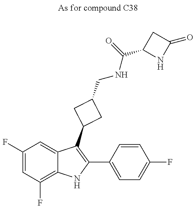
C1(F)=CC(F)=C2C(=C1)C(C1CC(CNC(C3NC(=O)C3)=O)C1)=C(C1=CC=C(F)C=C1)N2
